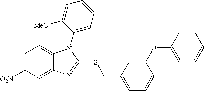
C1=C([O2N])C=C2C(=C1)N(C1=CC=CC=C1[MeO])C(SCC1=CC=CC(OC3=CC=CC=C3)=C1)=N2
